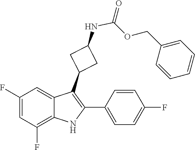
N(C(OCC1=CC=CC=C1)=O)C1CC(C2=C(C3=CC=C(F)C=C3)NC3=C(F)C=C(F)C=C32)C1
